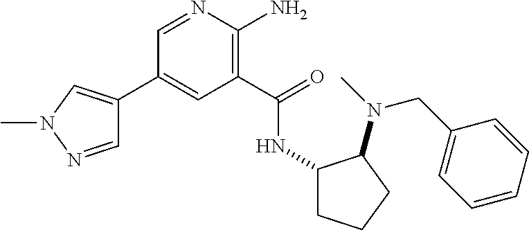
C1(C2=CN(C)N=C2)=CC(C(=O)NC2CCCC2N(CC2=CC=CC=C2)C)=C(N)N=C1
